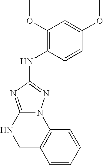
C12=NC(NC3=C(OC)C=C(OC)C=C3)=NN1C1=C(CN2)C=CC=C1
